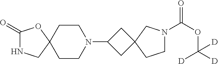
C1(=O)NCC2(O1)CCN(C1CC3(C1)CN(C(OC([D])([D])[D])=O)CC3)CC2
